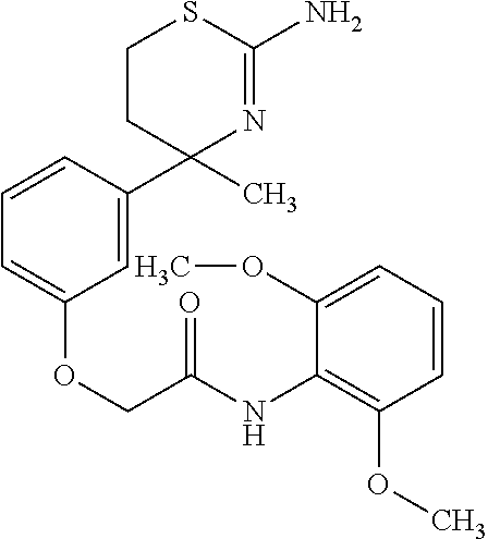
C1=C(C2(C)N=C(N)SCC2)C=CC=C1OCC(NC1=C(OC)C=CC=C1OC)=O
